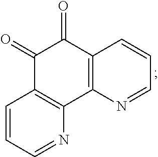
C1=CC=NC2=C1C(=O)C(=O)C1=C2N=CC=C1
